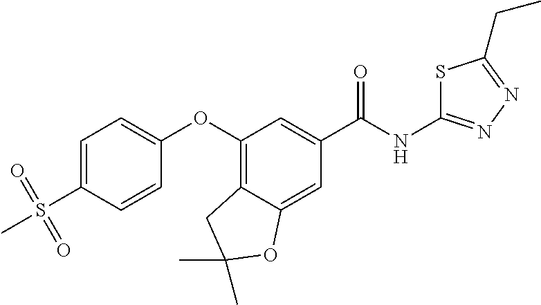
C1=C(S(C)(=O)=O)C=CC(OC2=C3C(=CC(C(NC4=NN=C(CC)S4)=O)=C2)OC(C)(C)C3)=C1
